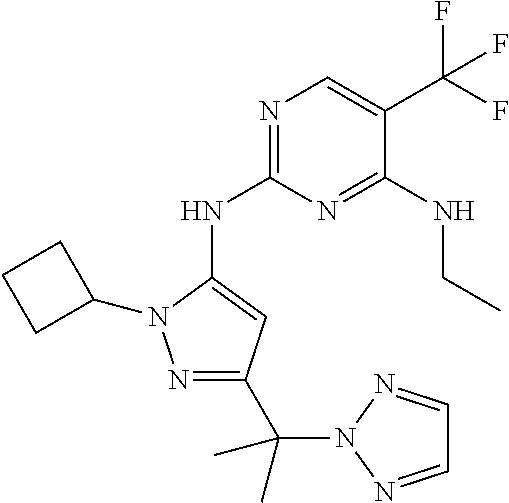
N1=C(NC2=CC(C(N3N=CC=N3)(C)C)=NN2C2CCC2)N=C(NCC)C(C(F)(F)F)=C1
